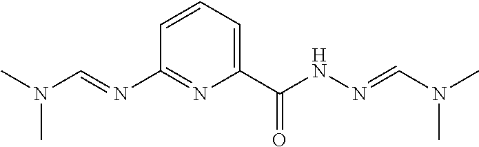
C1(C(NN=CN(C)C)=O)=CC=CC(N=CN(C)C)=N1
